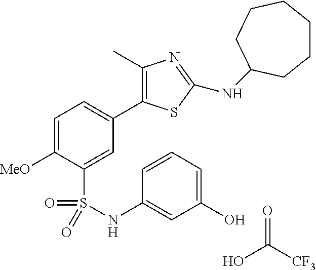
OC([CF3])=O.C1=C([MeO])C(S(NC2=CC(O)=CC=C2)(=O)=O)=CC(C2=C(C)N=C(NC3CCCCCC3)S2)=C1
